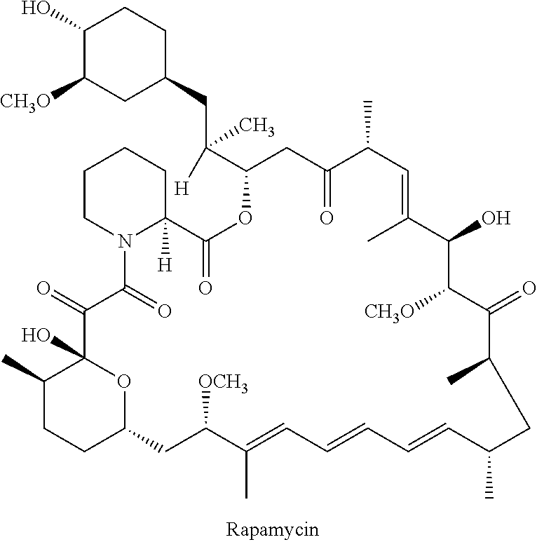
C1(O)C([CH3O])CC(CC(C2CC(=O)C(C)C=C(C)C(O)C([CH3O])C(=O)C(C)CC(C)C=CC=CC=C(C)C([OCH3])CC3OC(O)(C(=O)C(=O)N4C([H])(C(=O)O2)CCCC4)C(C)CC3)(C)[H])CC1
